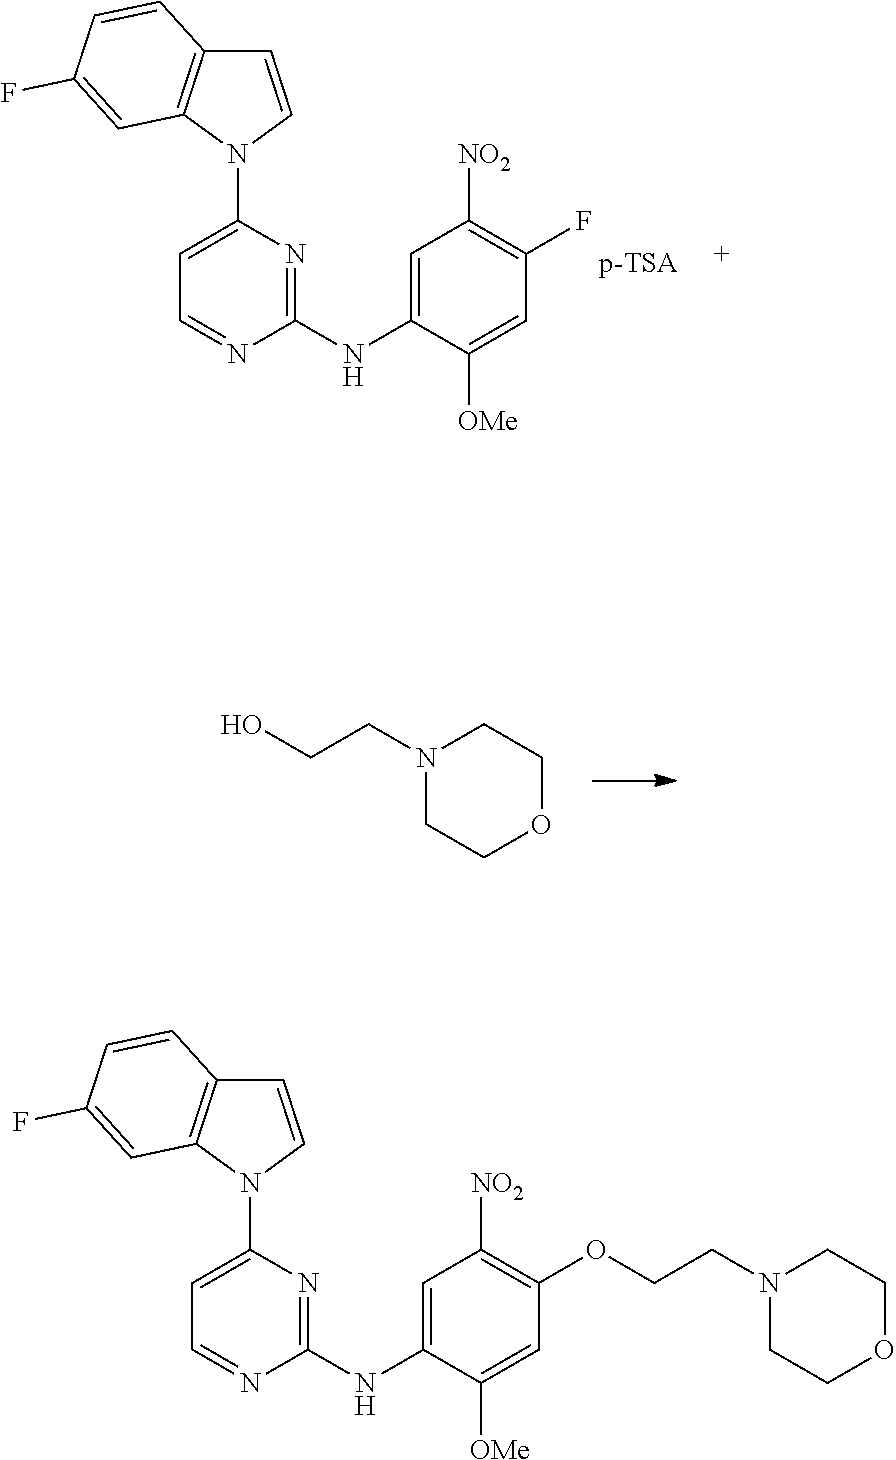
C1=CN(C2=CC=NC(NC3=CC([NO2])=C(F)C=C3[OMe])=N2)C2=C1C=CC(F)=C2.N1(CCO)CCOCC1.C1=CN(C2=CC=NC(NC3=CC([NO2])=C(OCCN4CCOCC4)C=C3[OMe])=N2)C2=C1C=CC(F)=C2
